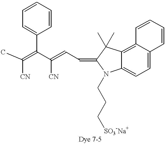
CC(=C(C(=CC=C1N(CCC[SO3-Na+])C2=CC=C3C(=C2C1(C)C)C=CC=C3)[CN])C1=CC=CC=C1)[CN]
